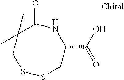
C1(=O)C(C)(C)CSSCC(C(O)=O)N1
